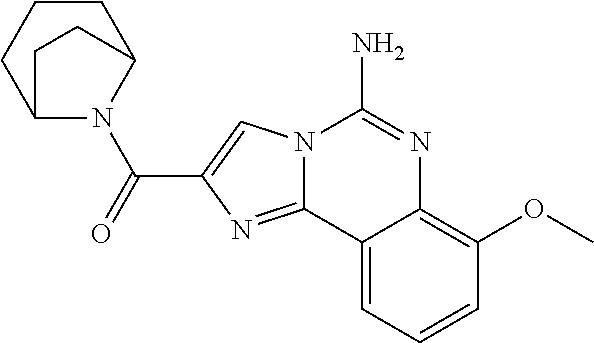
N12C(=NC(C(=O)N3C4CCCC3CC4)=C1)C1=CC=CC(OC)=C1N=C2N
